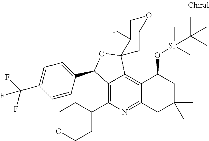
C12=C(C3CCOCC3)N=C3C(=C1C1(OC2C2=CC=C(C(F)(F)F)C=C2)CCOCC1I)C(O[Si](C(C)(C)C)(C)C)CC(C)(C)C3
